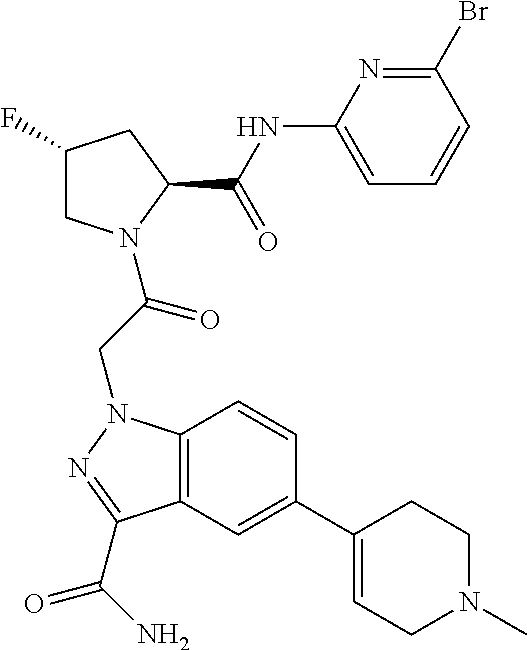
C1(F)CN(C(CN2C3=C(C=C(C4=CCN(C)CC4)C=C3)C(C(N)=O)=N2)=O)C(C(NC2=CC=CC(Br)=N2)=O)C1
